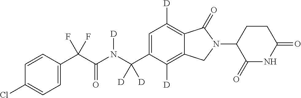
C1=CC(C(C(N(C(C2=CC([D])=C3C(=C2[D])CN(C2C(=O)NC(=O)CC2)C3=O)([D])[D])[D])=O)(F)F)=CC=C1Cl
